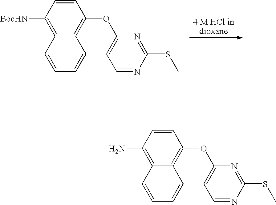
C1=CC([BocHN])=C2C(=C1OC1=CC=NC(SC)=N1)C=CC=C2.C1=CC(N)=C2C(=C1OC1=CC=NC(SC)=N1)C=CC=C2
